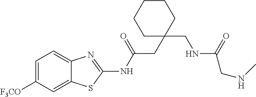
C1=C([F3CO])C=C2C(=C1)N=C(NC(CC1(CNC(=O)CNC)CCCCC1)=O)S2
